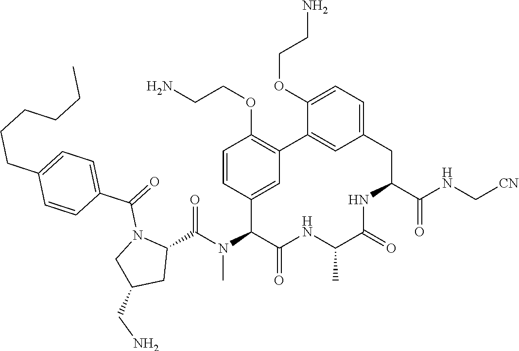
C1(C(N(C2C(=O)NC(C)C(=O)NC(C(NC[CN])=O)CC3=CC=C(OCCN)C(=C3)C3=C(OCCN)C=CC2=C3)C)=O)N(C(=O)C2=CC=C(CCCCCC)C=C2)CC(CN)C1
